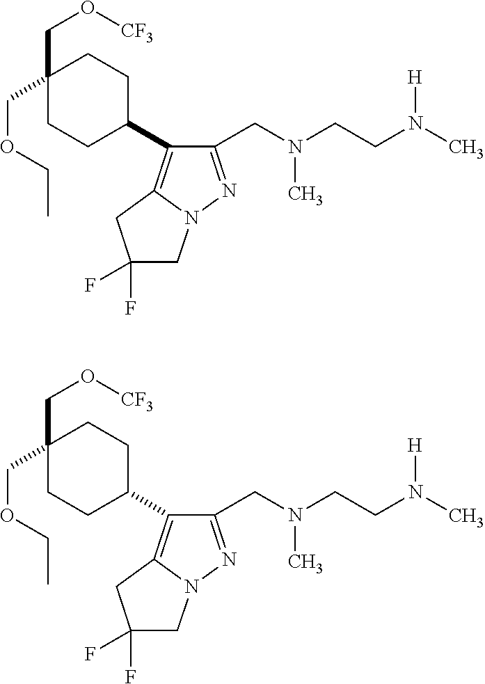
C1(CN(CCN(C)[H])C)=NN2C(=C1C1CCC(CO[CF3])(COCC)CC1)CC(F)(F)C2.C1(CN(CCN(C)[H])C)=NN2C(=C1C1CCC(CO[CF3])(COCC)CC1)CC(F)(F)C2
